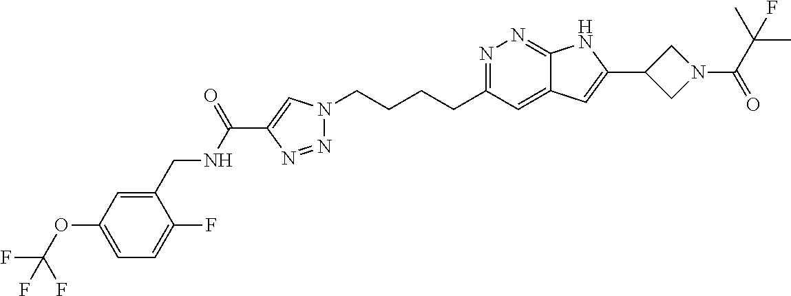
N1=C(CCCCN2N=NC(C(NCC3=CC(OC(F)(F)F)=CC=C3F)=O)=C2)C=C2C(=N1)NC(C1CN(C(=O)C(C)(C)F)C1)=C2
